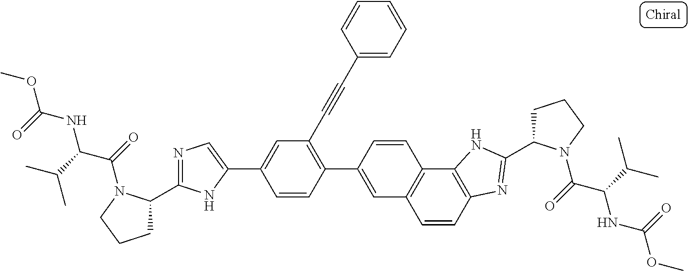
C1=CC2=C(C3=C1C=C(C1=C(C#CC4=CC=CC=C4)C=C(C4=CN=C(C5CCCN5C(=O)C(C(C)C)NC(OC)=O)N4)C=C1)C=C3)NC(C1CCCN1C(=O)C(C(C)C)NC(OC)=O)=N2
